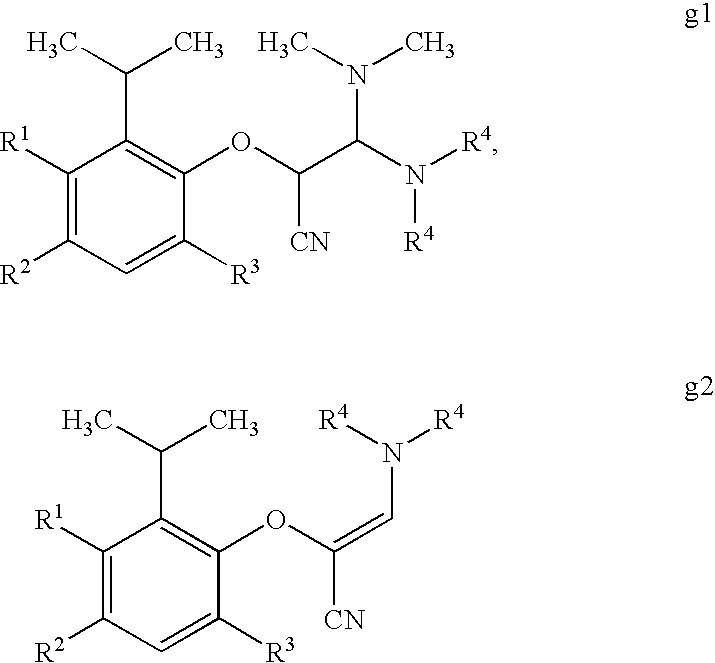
C1([R1])=C([R2])C=C([R3])C(OC(C(N([R4])[R4])N(C)C)[CN])=C1C(C)C.C1([R1])=C([R2])C=C([R3])C(OC(=CN([R4])[R4])[CN])=C1C(C)C
